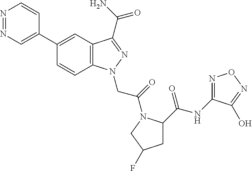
N1=NC=C(C2=CC3=C(C=C2)N(CC(=O)N2C(C(NC4=NON=C4O)=O)CC(F)C2)N=C3C(=O)N)C=C1
